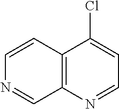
C12=C(N=CC=C1Cl)C=NC=C2
